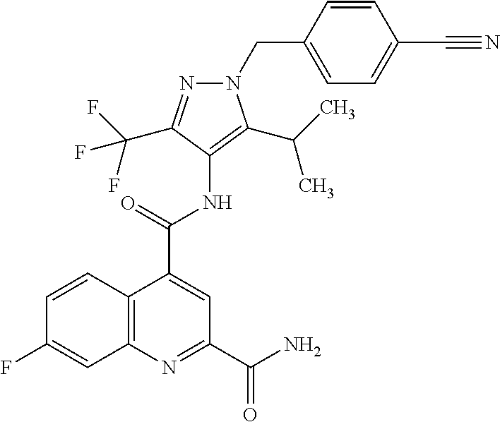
C12=C(N=C(C(=O)N)C=C1C(=O)NC1=C(C(C)C)N(CC3=CC=C(C#N)C=C3)N=C1C(F)(F)F)C=C(F)C=C2
